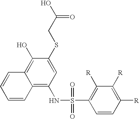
C1=CC2=C(NS(C3=C([R])C([R])=C([R])C=C3)(=O)=O)C=C(SCC(O)=O)C(O)=C2C=C1
